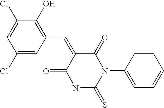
S=C1NC(=O)C(=CC2=C(O)C(Cl)=CC(Cl)=C2)C(=O)N1C1=CC=CC=C1
